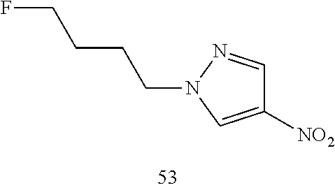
C1([NO2])=CN(CCCCF)N=C1
